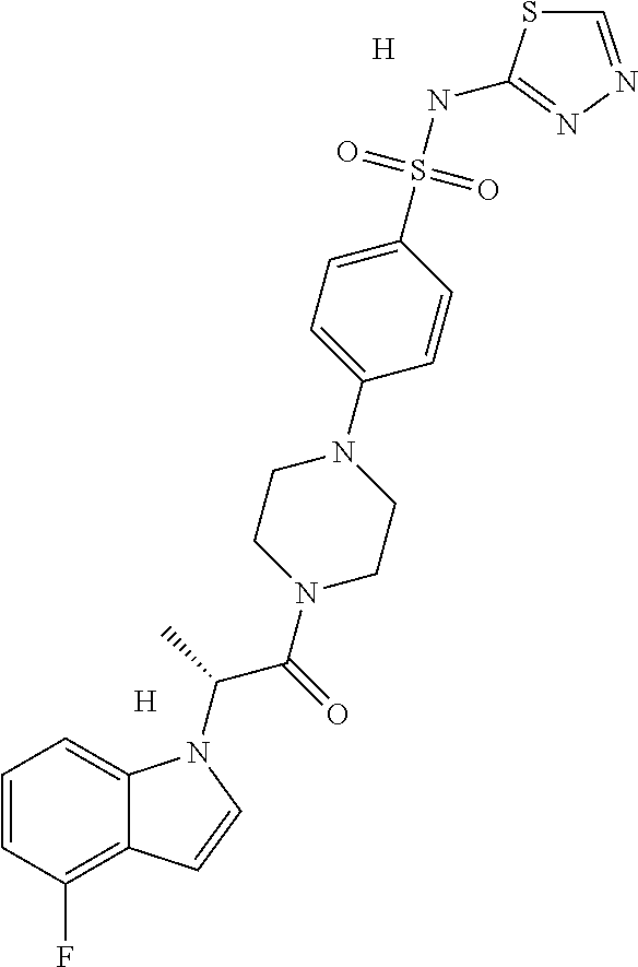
[H].C1=CC(F)=C2C(=C1)N(C(C(=O)N1CCN(C3=CC=C(S(NC4=NN=CS4)(=O)=O)C=C3)CC1)C)C=C2.[H]
